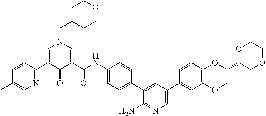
C1C(CN2C=C(C3=NC=C(C)C=C3)C(=O)C(C(NC3=CC=C(C4=CC(C5=CC(OC)=C(OCC6COCCO6)C=C5)=CN=C4N)C=C3)=O)=C2)CCOC1
